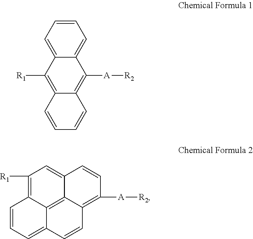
C1=CC=C2C(=C1)C([A][R2])=C1C(=C2[R1])C=CC=C1.C1([R1])=C2C3=C4C(=C1)C=CC([A][R2])=C4C=CC3=CC=C2
